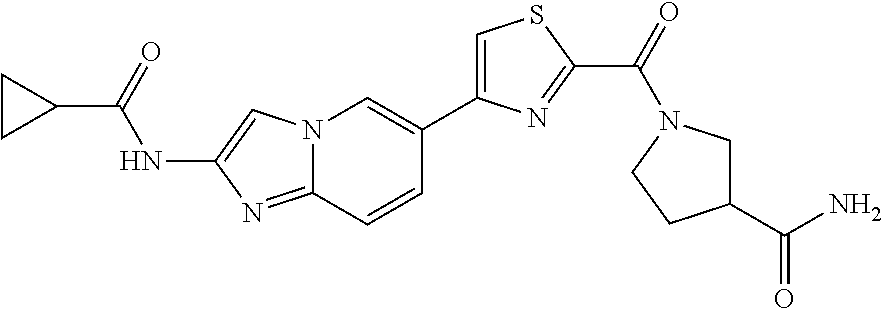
N12C(=NC(NC(C3CC3)=O)=C1)C=CC(C1=CSC(C(=O)N3CC(C(N)=O)CC3)=N1)=C2
